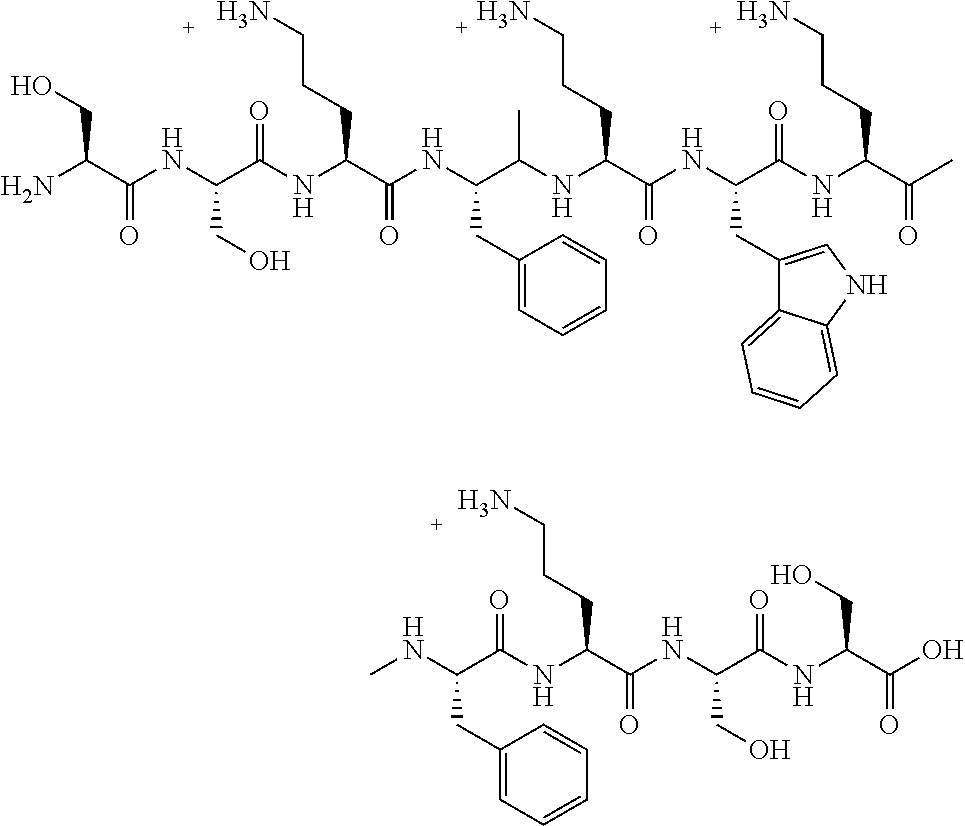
N(C(C(NC(C(NC(CO)C(NC(C(O)=O)CO)=O)=O)CCCN)=O)CC1=CC=CC=C1)C.OCC(C(NC(C(NC(C(NC(C(NC(C(NC(C(NC(C(C)=O)CCCN)=O)CC1=CNC2=CC=CC=C12)=O)CCCN)C)CC1=CC=CC=C1)=O)CCCN)=O)CO)=O)N
